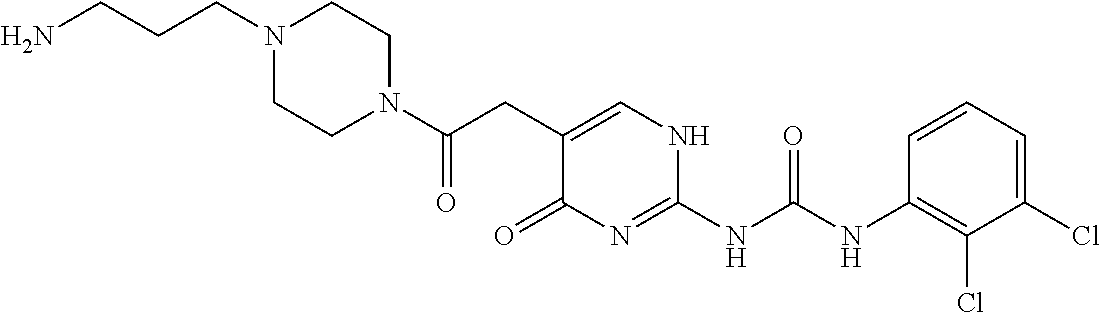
C(C1=CNC(NC(NC2=C(Cl)C(Cl)=CC=C2)=O)=NC1=O)C(N1CCN(CCCN)CC1)=O
